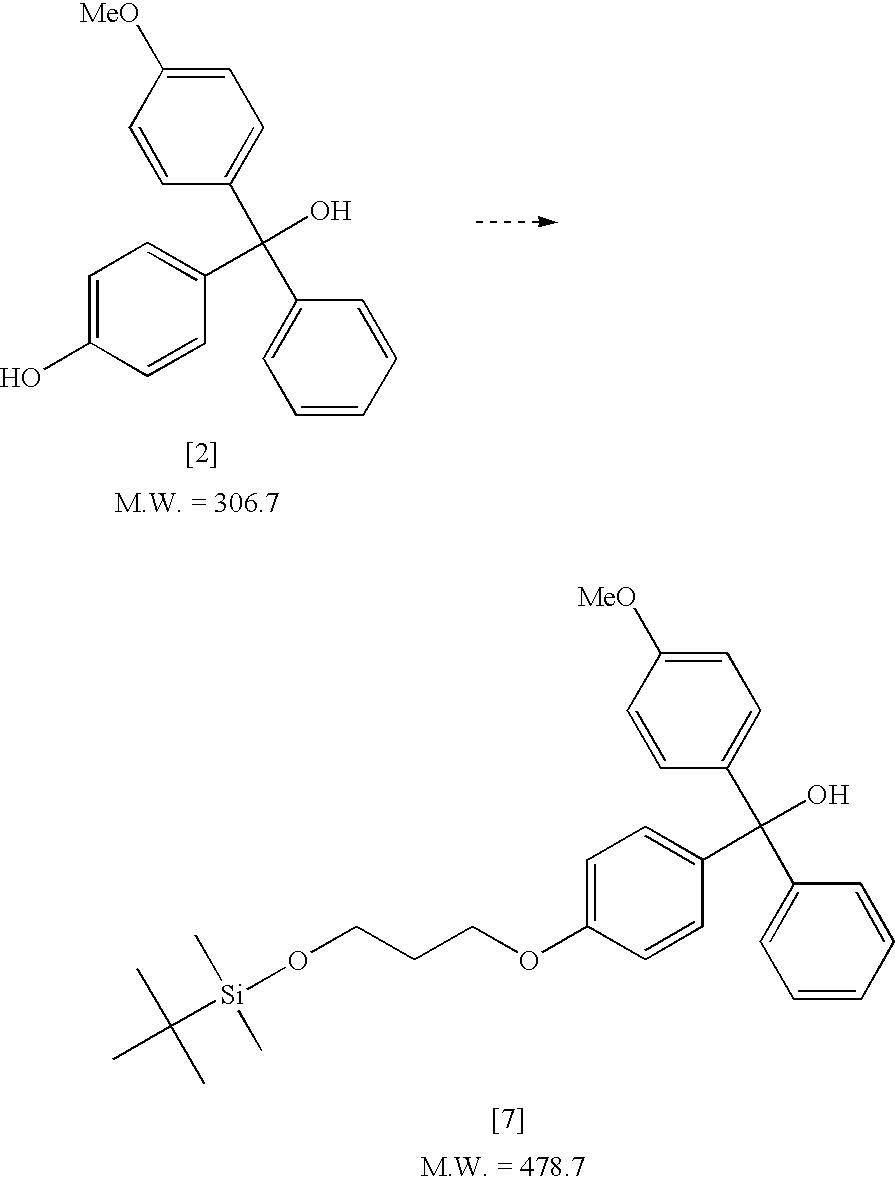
C1=CC(C(C2=CC=CC=C2)(C2=CC=C(O)C=C2)O)=CC=C1[MeO].C1=CC(C(C2=CC=CC=C2)(C2=CC=C(OCCCO[Si](C(C)(C)C)(C)C)C=C2)O)=CC=C1[MeO]
